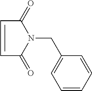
C1=CC(=O)N(CC2=CC=CC=C2)C1=O
